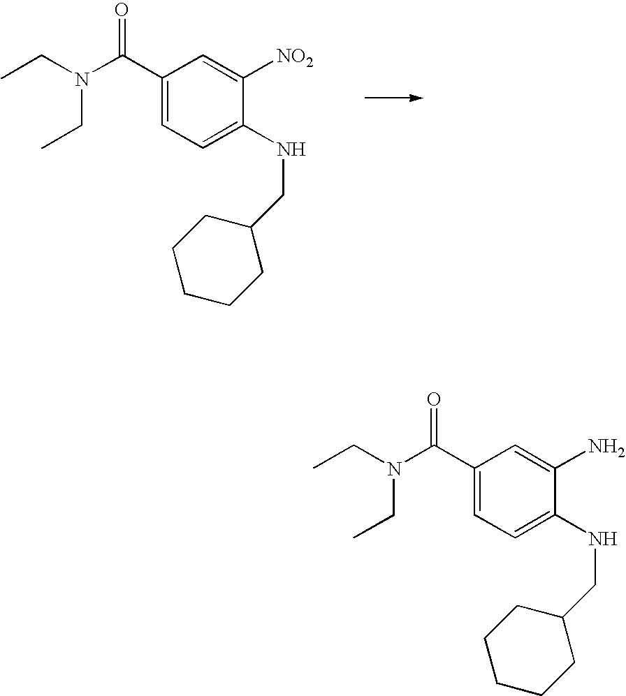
C1(C(N(CC)CC)=O)=CC=C(NCC2CCCCC2)C([NO2])=C1.C1(C(N(CC)CC)=O)=CC=C(NCC2CCCCC2)C(N)=C1
